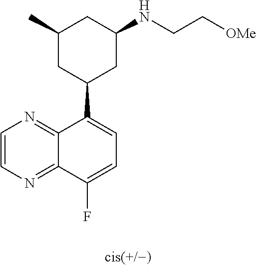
C1=CN=C2C(=N1)C(C1CC(NCC[OMe])CC(C)C1)=CC=C2F
